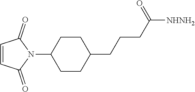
C1CC(CCCC([NHNH2])=O)CCC1N1C(=O)C=CC1=O
